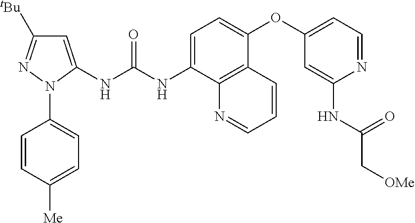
C1=C(NC(NC2=CC=C(OC3=CC=NC(NC(C[OMe])=O)=C3)C3=C2N=CC=C3)=O)N(C2=CC=C([Me])C=C2)N=C1[tBu]
